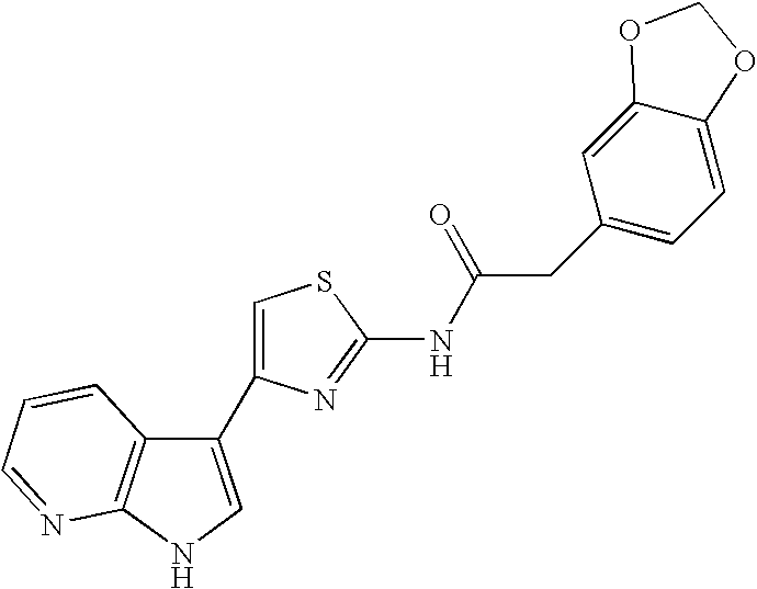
C1(C2=CSC(NC(CC3=CC=C4C(=C3)OCO4)=O)=N2)=CNC2=C1C=CC=N2
